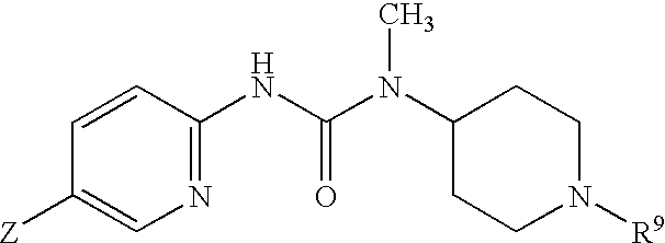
[Z]C1=CN=C(NC(N(C2CCN([R9])CC2)C)=O)C=C1
